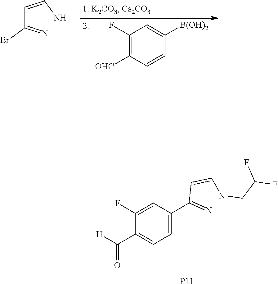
C1(F)=C([OHC])C=CC([B(OH)2])=C1.C(C(=N)Br)=CN.C1=C(C(=N)C=CNCC(F)F)C=C(F)C(C([H])=O)=C1.[P11]
